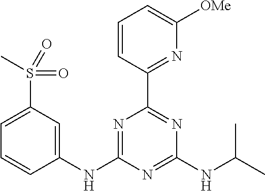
C1=CC(C2=NC(NC(C)C)=NC(NC3=CC(S(C)(=O)=O)=CC=C3)=N2)=NC([OMe])=C1
